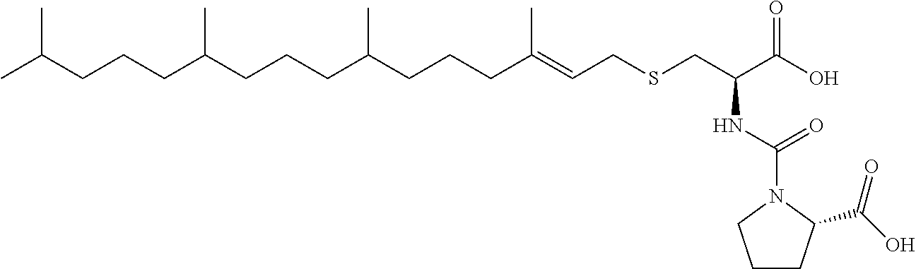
C(SCC=C(CCCC(CCCC(CCCC(C)C)C)C)C)C(C(O)=O)NC(N1CCCC1C(O)=O)=O
